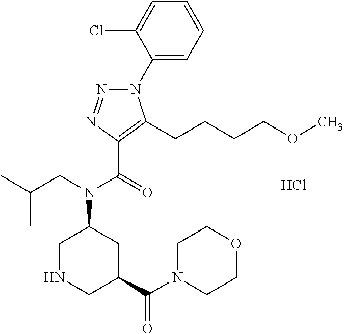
C1=CC=C(Cl)C(N2N=NC(C(=O)N(CC(C)C)C3CNCC(C(N4CCOCC4)=O)C3)=C2CCCCOC)=C1.Cl
